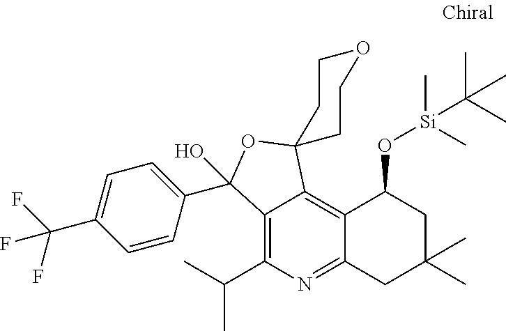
C12=C(C(C)C)N=C3C(=C1C1(OC2(C2=CC=C(C(F)(F)F)C=C2)O)CCOCC1)C(O[Si](C)(C)C(C)(C)C)CC(C)(C)C3
